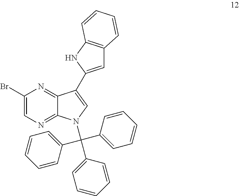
C1=C(C2=CN(C(C3=CC=CC=C3)(C3=CC=CC=C3)C3=CC=CC=C3)C3=NC=C(Br)N=C32)NC2=C1C=CC=C2
